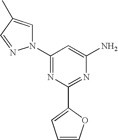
C1(N2C=C(C)C=N2)=NC(C2=CC=CO2)=NC(N)=C1
